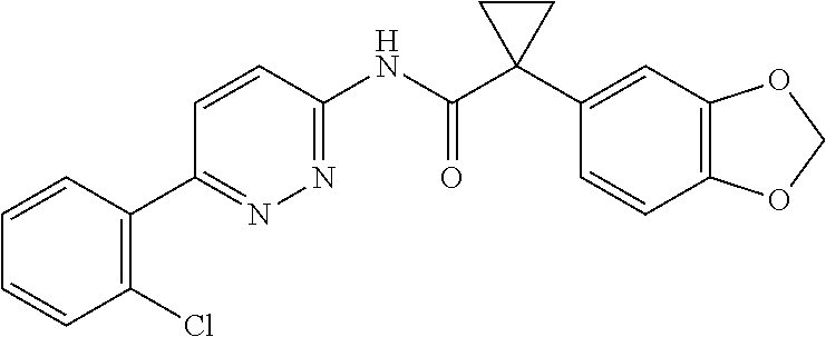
C1=CC(C2=NN=C(NC(C3(C4=CC5=C(C=C4)OCO5)CC3)=O)C=C2)=C(Cl)C=C1
